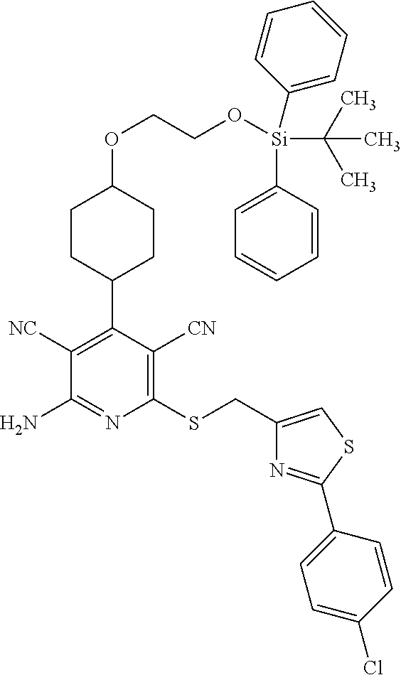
C1(SCC2=CSC(C3=CC=C(Cl)C=C3)=N2)=C([CN])C(C2CCC(OCCO[Si](C(C)(C)C)(C3=CC=CC=C3)C3=CC=CC=C3)CC2)=C([NC])C(N)=N1
